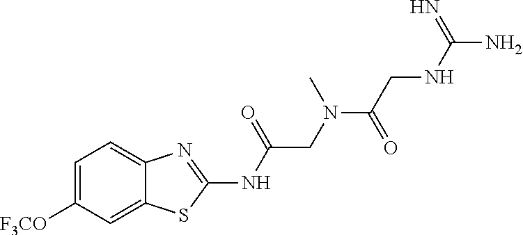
C1=C([F3CO])C=C2C(=C1)N=C(NC(CN(C(CNC(N)=N)=O)C)=O)S2
